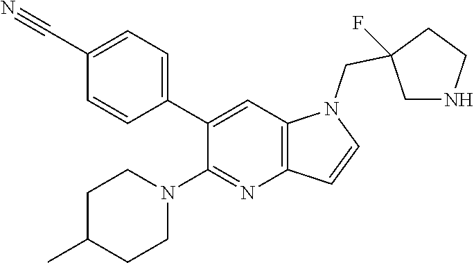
C1(C2=CC=C(C#N)C=C2)=CC2=C(N=C1N1CCC(C)CC1)C=CN2CC1(F)CNCC1
